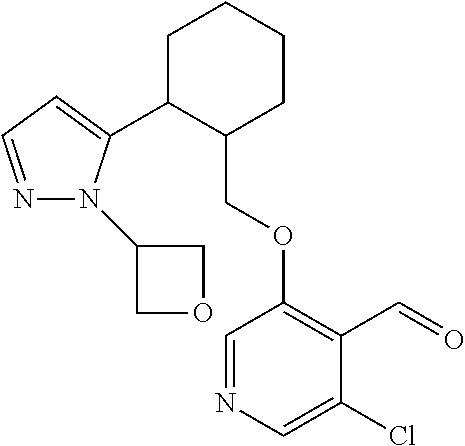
C1C(C2=CC=NN2C2COC2)C(COC2=C(C=O)C(Cl)=CN=C2)CCC1
